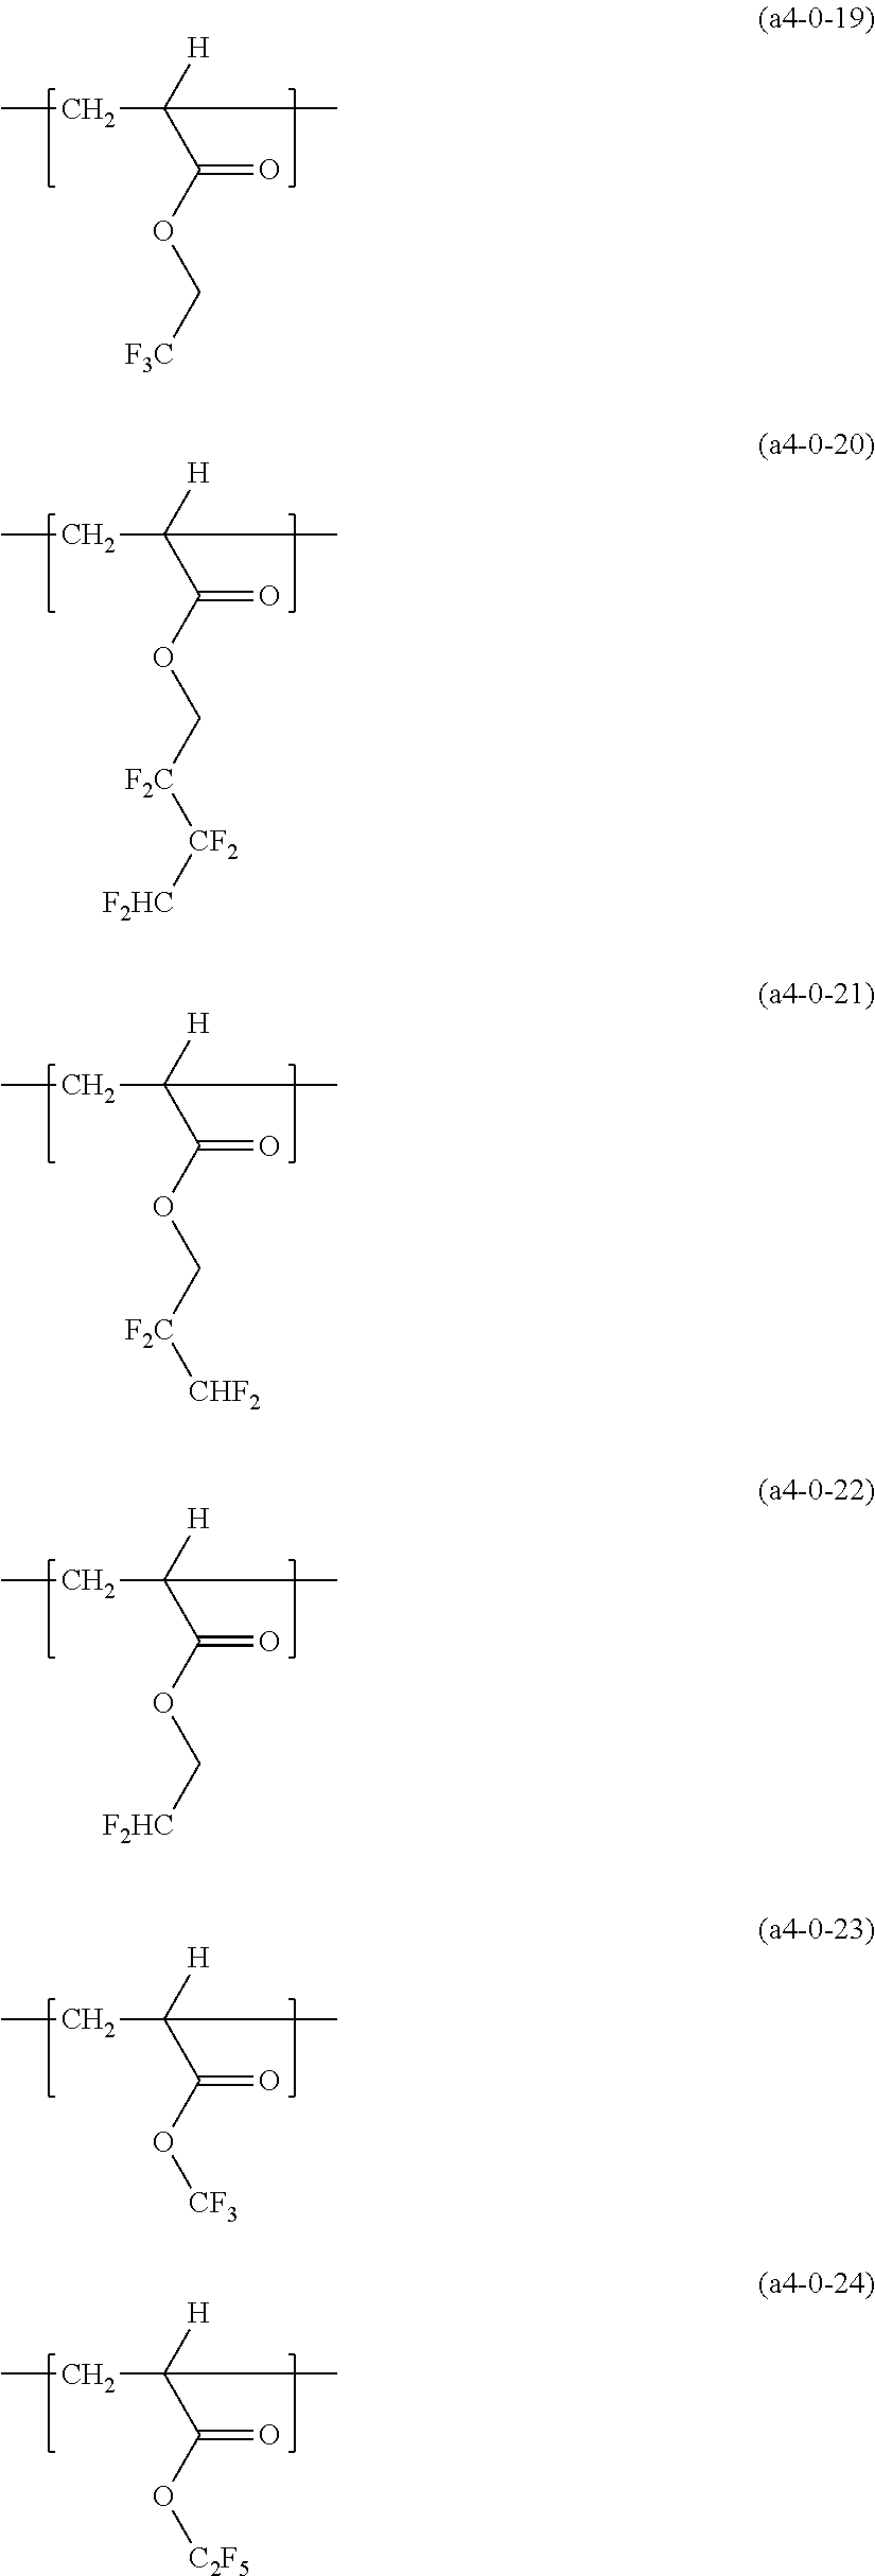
CCC(C(OC[F2C][CF2][F2HC])=O)([H])C.CCC(C(OC[F3C])=O)([H])C.CCC(C(OC[F2C][CHF2])=O)([H])C.CCC(C(OC[F2HC])=O)([H])C.CCC(C(O[CF3])=O)([H])C.CCC(C(O[C2F5])=O)([H])C
